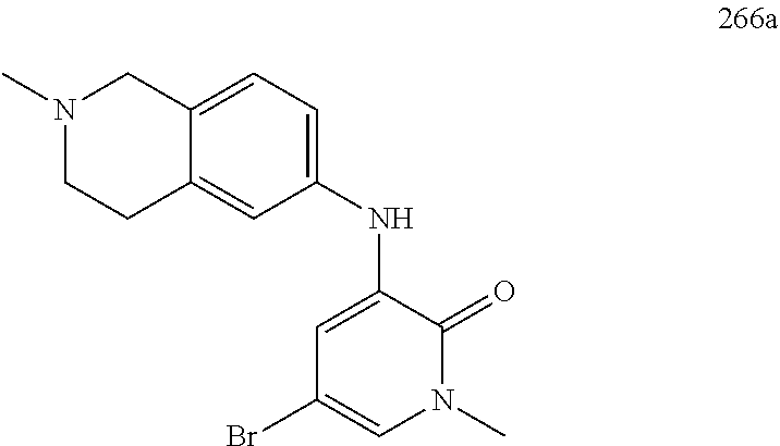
BrC1=CN(C)C(=O)C(NC2=CC=C3C(=C2)CCN(C)C3)=C1
